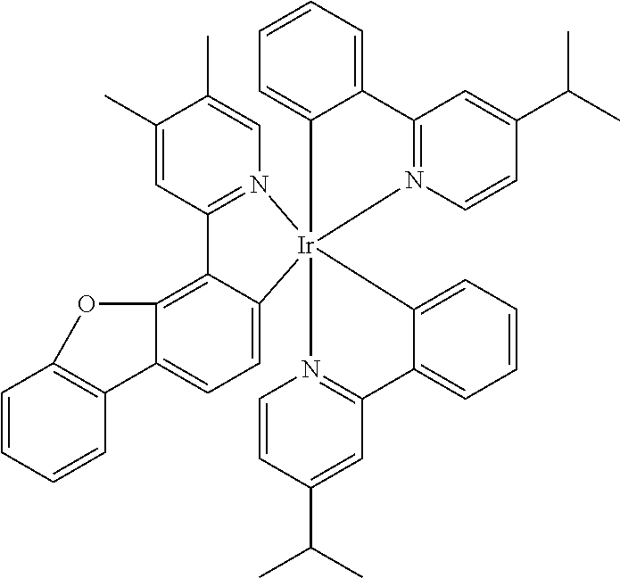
C1(C)=CC2=N(C=C1C)[Ir]13(C4=CC=C5C(=C24)OC2=C5C=CC=C2)(C2=CC=CC=C2C2=N1C=CC(C(C)C)=C2)N1=C(C=C(C(C)C)C=C1)C1=CC=CC=C31
